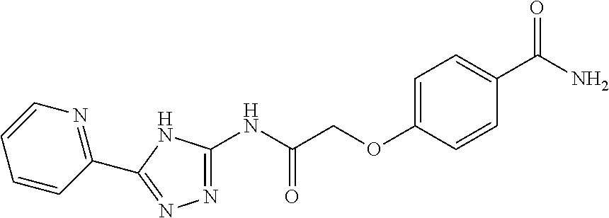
C(C(NC1=NN=C(C2=NC=CC=C2)N1)=O)OC1=CC=C(C(N)=O)C=C1
